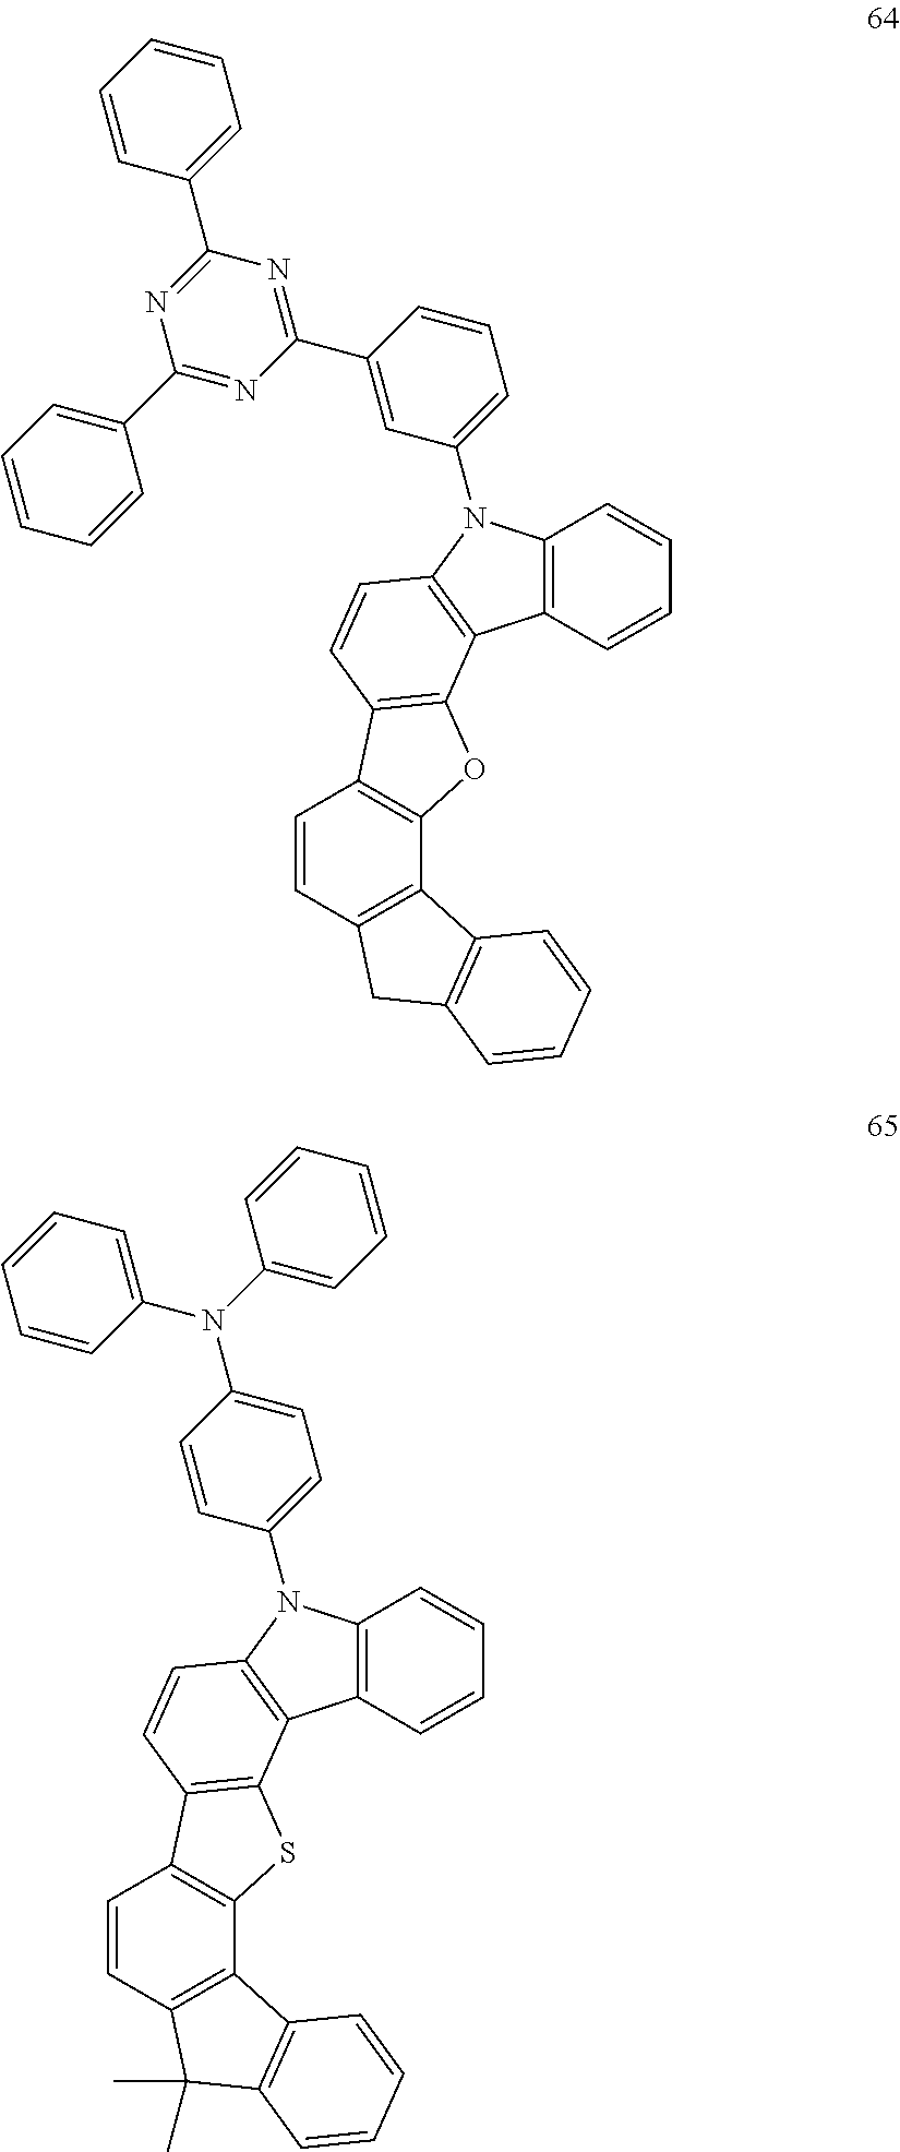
C12=C(C=CC=C1)N(C1=CC=CC(C3=NC(C4=CC=CC=C4)=NC(C4=CC=CC=C4)=N3)=C1)C1=C2C2=C(C=C1)C1=C(O2)C2=C(C=C1)CC1=C2C=CC=C1.C12=C(C=CC=C1)N(C1=CC=C(N(C3=CC=CC=C3)C3=CC=CC=C3)C=C1)C1=C2C2=C(C=C1)C1=C(S2)C2=C(C=C1)C(C)(C)C1=C2C=CC=C1
